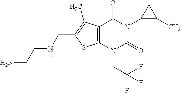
C12=C(N(CC(F)(F)F)C(=O)N(C3C(C)C3)C1=O)SC(CNCCN)=C2C
